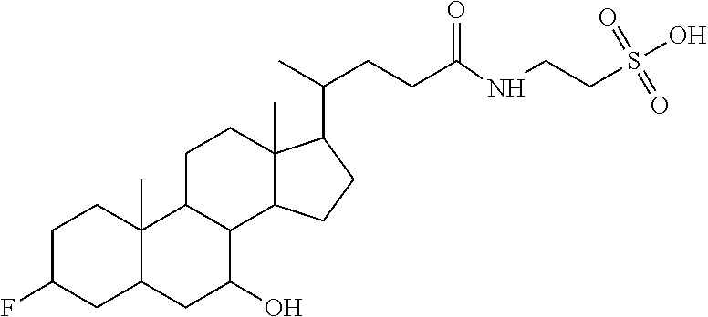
C1C(F)CC2C(C)(C1)C1C(C(O)C2)C2C(C)(CC1)C(C(C)CCC(NCCS(O)(=O)=O)=O)CC2
